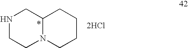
N1CCN2C(C1)CCCC2.[2HCl]
